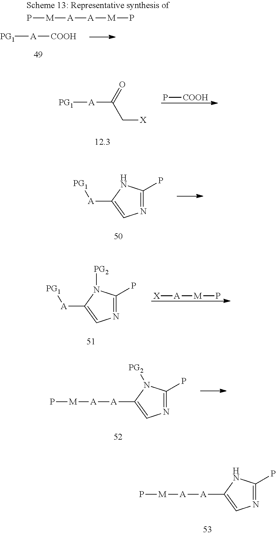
P[M][A][A][M]P.[PG1][A][COOH].[PG1][A]C(=O)C[X].P[COOH].N1=C(P)NC([A][PG1])=C1.N1=C(P)N([PG2])C([A][PG1])=C1.[X][A][M]P.N1=C(P)N([PG2])C([A][A][M]P)=C1.N1=C(P)NC([A][A][M]P)=C1
